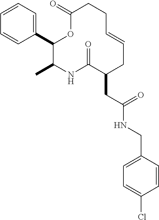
C1(C2=CC=CC=C2)C(C)NC(=O)C(CC(NCC2=CC=C(Cl)C=C2)=O)CC=CCCC(=O)O1
